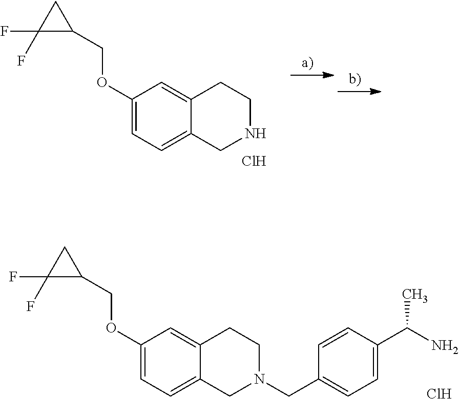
C1(OCC2CC2(F)F)=CC=C2C(=C1)CCNC2.Cl.C1(OCC2CC2(F)F)=CC=C2C(=C1)CCN(CC1=CC=C(C(N)C)C=C1)C2.Cl
